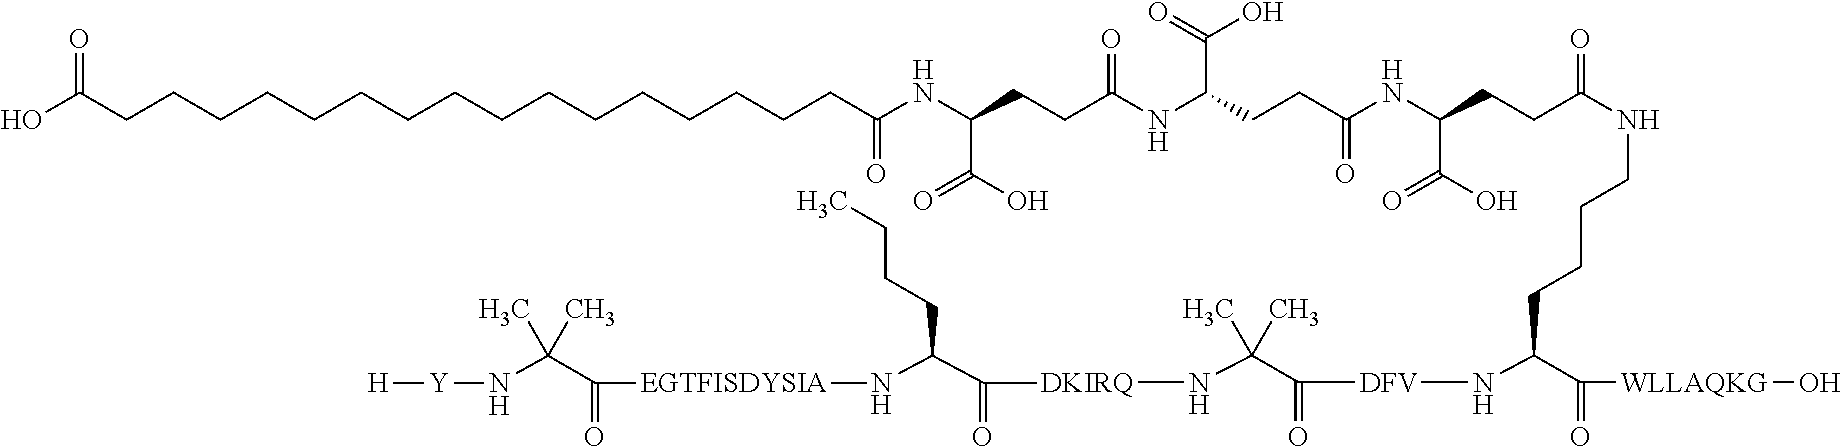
OC(CCCCCCCCCCCCCCCCC(NC(CCC(NC(CCC(NC(C(=O)O)CCC(NCCCCC(N[DFV]C(C(N[DKIRQ]C(C(N[EGTFISDYSIA]C(C(N[Y][H])(C)C)=O)CCCC)=O)(C)C)=O)C(=O)[WLLAQKG]O)=O)=O)C(=O)O)=O)C(O)=O)=O)=O
